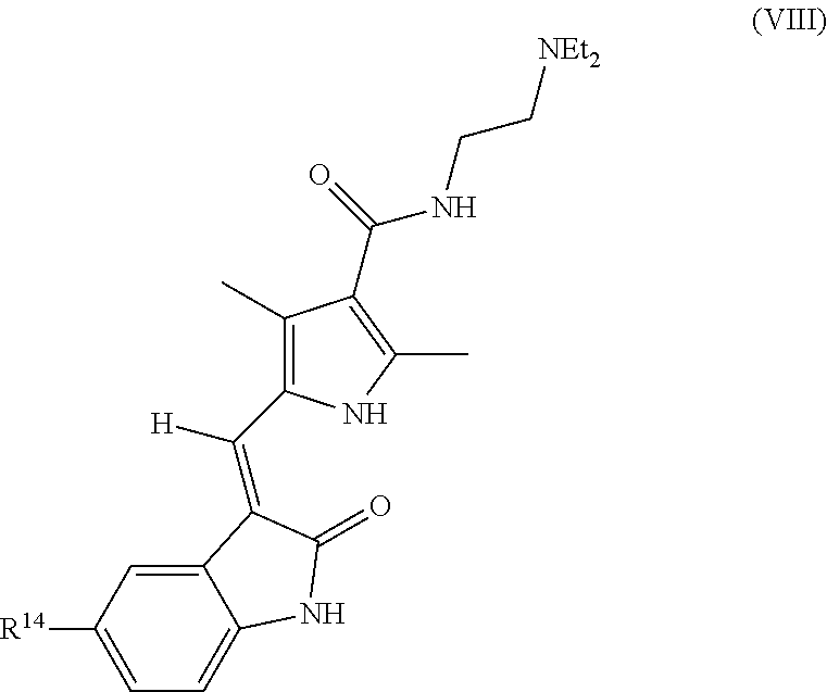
C12=CC([R14])=CC=C1NC(=O)C2=C([H])C1=C(C)C(C(=O)NCC[NEt2])=C(C)N1
